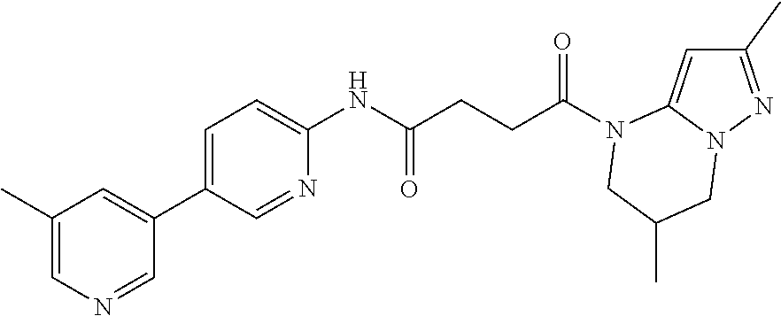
C1(C)=NN2C(=C1)N(C(CCC(NC1=CC=C(C3=CC(C)=CN=C3)C=N1)=O)=O)CC(C)C2
